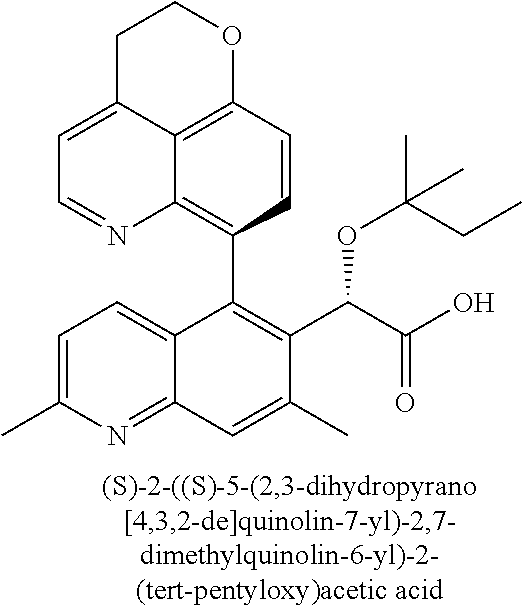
C12=C3C=CC(C4=C(C(C(O)=O)OC(CC)(C)C)C(C)=CC5=NC(C)=CC=C45)=C1N=CC=C2CCO3
